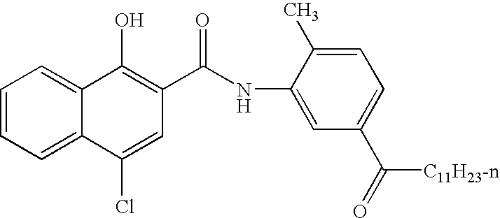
C1=CC=C2C(=C1)C(O)=C(C(NC1=CC(C(=O)[C11H23-n])=CC=C1C)=O)C=C2Cl
